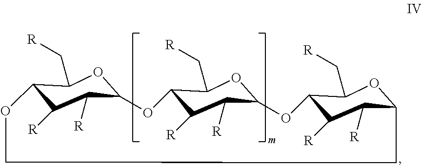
C12C([R])C([R])C(OC1C[R])OC1C([R])C([R])C(OC1C[R])OC1C([R])C([R])C(OC1C[R])CCO2
